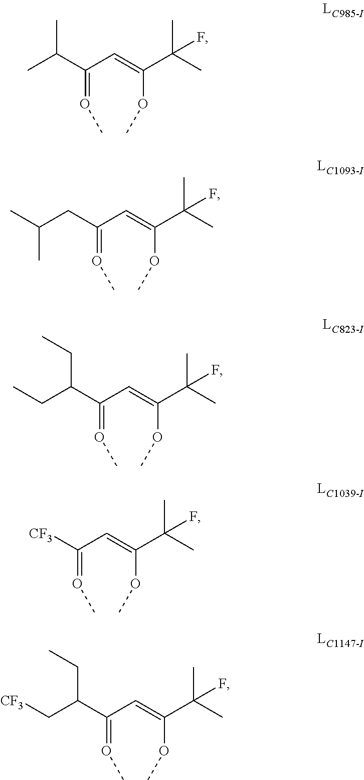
O(=C(C=C(C(C)(C)F)OC)C(C)C)C.O(=C(C=C(C(C)(C)F)OC)CC(C)C)C.O(=C(C=C(C(C)(C)F)OC)C(CC)CC)C.O(=C(C=C(C(C)(C)F)OC)[CF3])C.O(=C(C=C(C(C)(C)F)OC)C(C[CF3])CC)C
